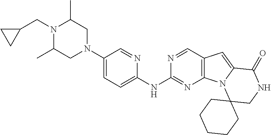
C1(N2CC(C)N(CC3CC3)C(C)C2)=CC=C(NC2=NC3=C(C=N2)C=C2N3C3(CNC2=O)CCCCC3)N=C1
